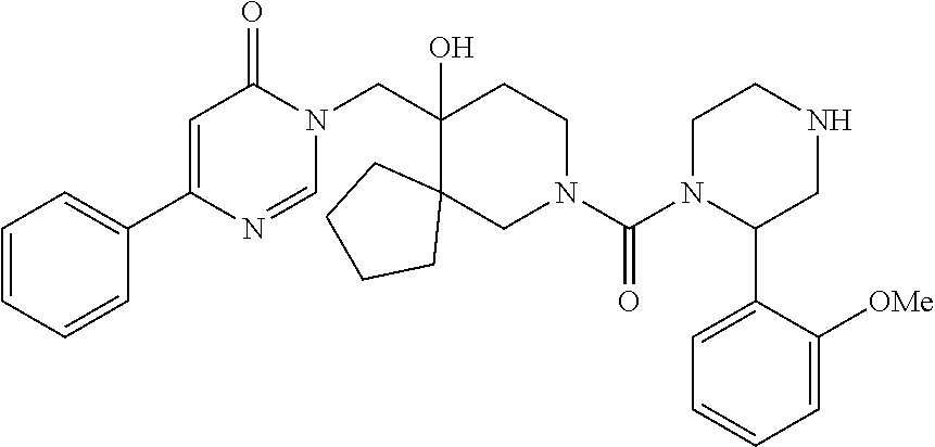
C1(CN2C(=O)C=C(C3=CC=CC=C3)N=C2)(O)C2(CN(C(N3C(C4=CC=CC=C4[OMe])CNCC3)=O)CC1)CCCC2
